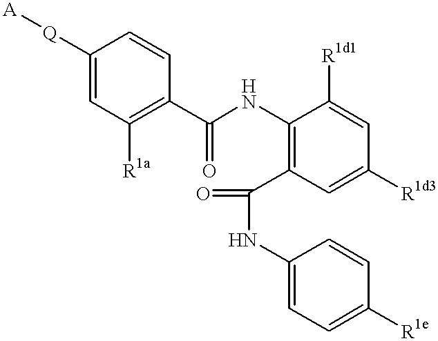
C1=C([Q][A])C=CC(C(NC2=C(C(NC3=CC=C([R1e])C=C3)=O)C=C([R1d3])C=C2[R1d1])=O)=C1[R1a]
